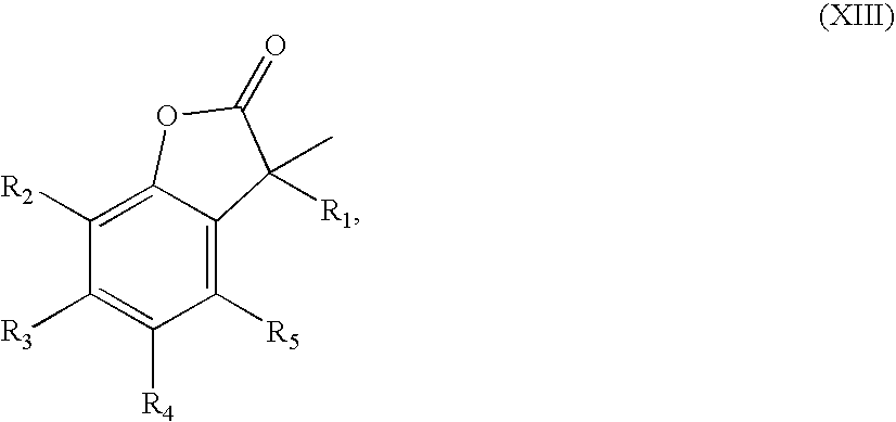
C1([R2])=C2C(=C([R5])C([R4])=C1[R3])C(C)([R1])C(=O)O2
